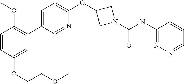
C1=CC(OCCOC)=CC(C2=CC=C(OC3CN(C(NC4=NN=CC=C4)=O)C3)N=C2)=C1OC
